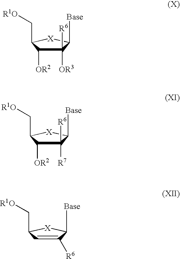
C1([R6])([OR3])C([OR2])C(C[R1O])[X]C1[Base].C1([R6])([R7])C([OR2])C(C[R1O])[X]C1[Base].C1([R6])=CC(C[R1O])[X]C1[Base]
